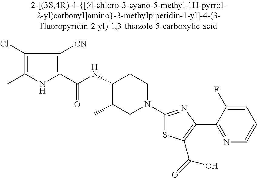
C1(NC(C2=C([CN])C(Cl)=C(C)N2)=O)C(C)CN(C2=NC(C3=NC=CC=C3F)=C(C(=O)O)S2)CC1
